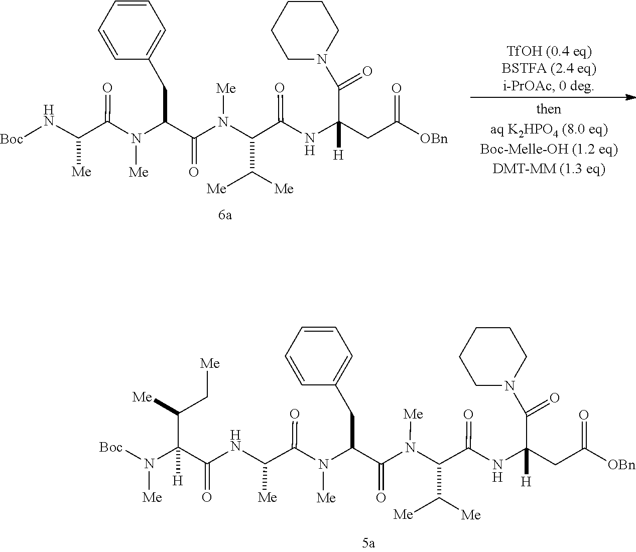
N(C(C(N[Boc])[Me])=O)(C(C(N(C(C(=O)NC([H])(C(N1CCCCC1)=O)CC(=O)[OBn])C([Me])[Me])[Me])=O)CC1=CC=CC=C1)[Me].N(C(C(NC(C(N([Me])[Boc])(C(C[Me])[Me])[H])=O)[Me])=O)(C(CC1=CC=CC=C1)C(=O)N(C(C(=O)NC([H])(C(N1CCCCC1)=O)CC(=O)[OBn])C([Me])[Me])[Me])[Me]
